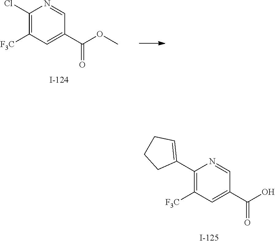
C1(C2=CCCC2)=C([F3C])C=C(C(O)=O)C=N1.C1(Cl)=C([F3C])C=C(C(OC)=O)C=N1
